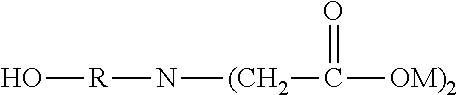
O[R]N[(CH2]C([OM)2])=O
